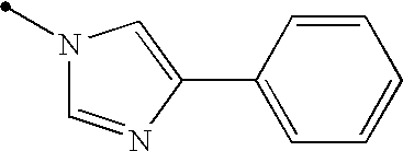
N1(C)C=NC(C2=CC=CC=C2)=C1
